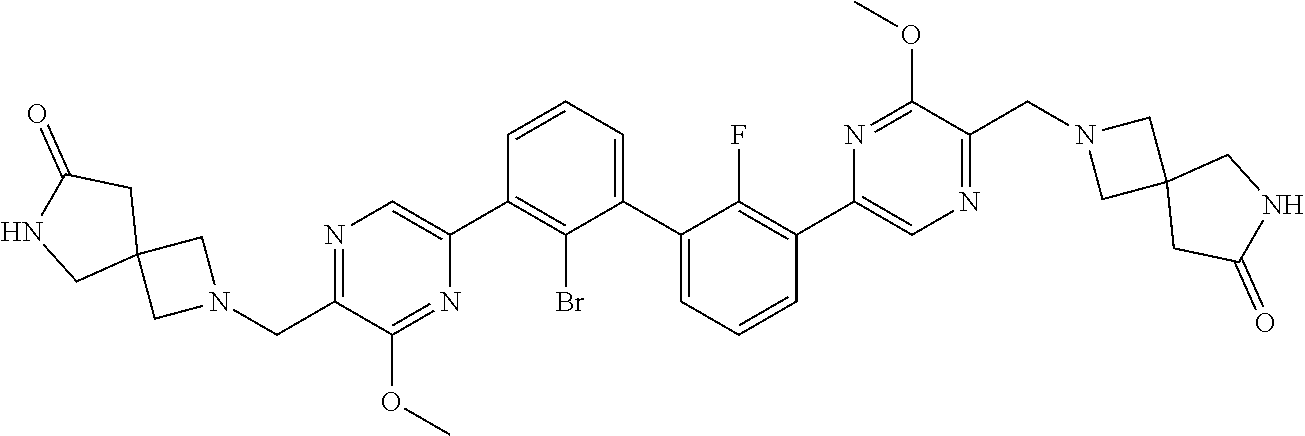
N1=C(CN2CC3(C2)CC(=O)NC3)C(OC)=NC(C2=C(Br)C(C3=CC=CC(C4=CN=C(CN5CC6(C5)CC(=O)NC6)C(OC)=N4)=C3F)=CC=C2)=C1
